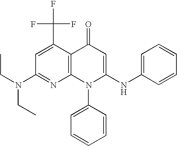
C1(N(CC)CC)=NC2=C(C(C(F)(F)F)=C1)C(=O)C=C(NC1=CC=CC=C1)N2C1=CC=CC=C1
